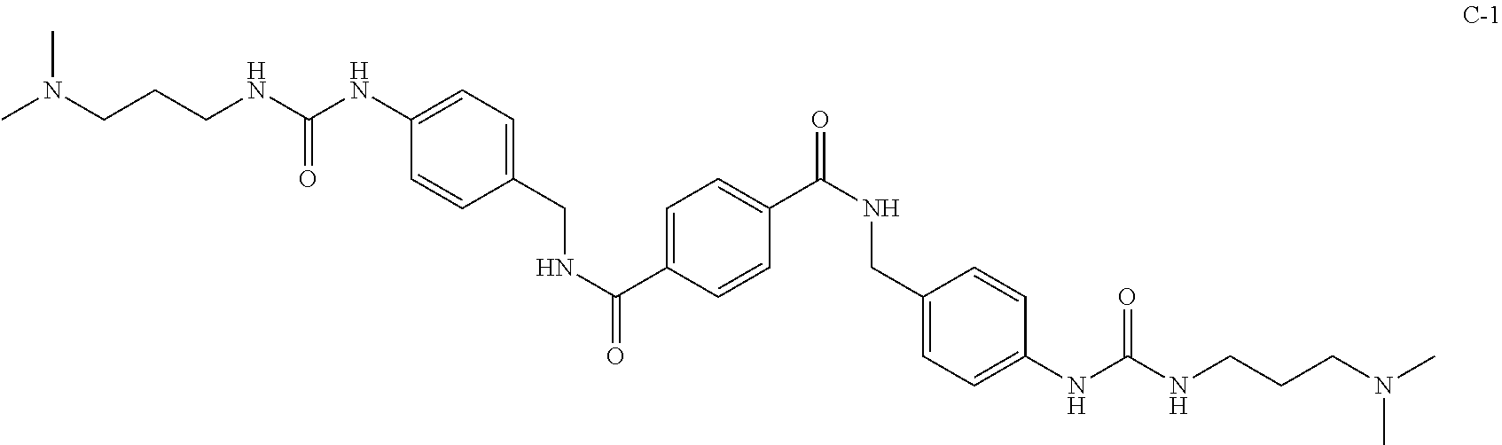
CN(C)CCCNC(=O)NC1=CC=C(CNC(=O)C2=CC=C(C(NCC3=CC=C(NC(NCCCN(C)C)=O)C=C3)=O)C=C2)C=C1
